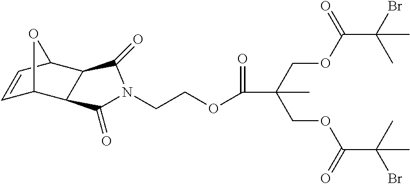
C1=CC2C3C(C1O2)C(=O)N(CCOC(=O)C(COC(C(Br)(C)C)=O)(COC(C(C)(Br)C)=O)C)C3=O
